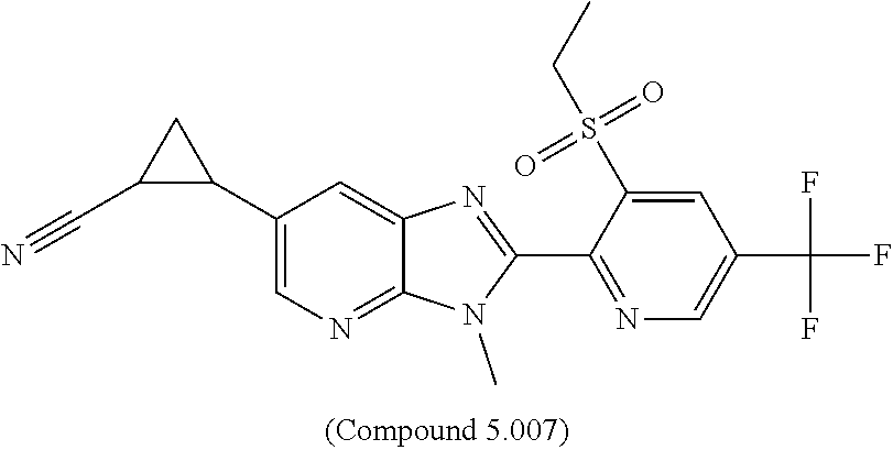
C1(C2CC2C#N)=CN=C2C(=C1)N=C(C1=NC=C(C(F)(F)F)C=C1S(CC)(=O)=O)N2C
